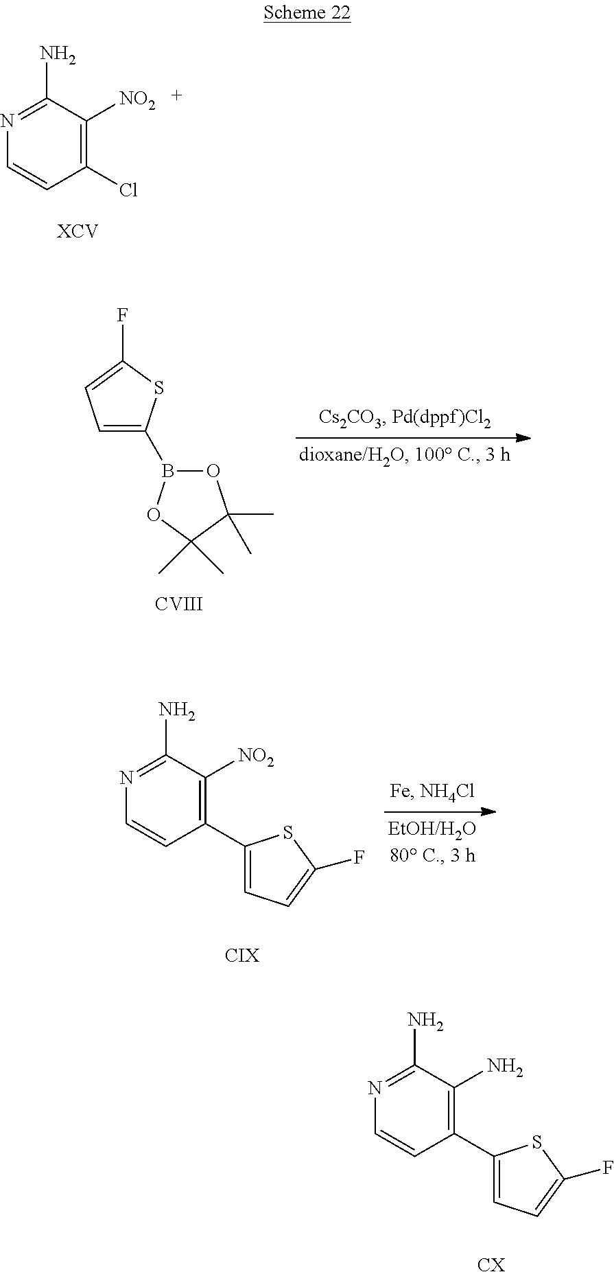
N1=C(N)C([NO2])=C(Cl)C=C1.C1=C(B2OC(C)(C)C(C)(C)O2)SC(F)=C1.[CVIII].N1=C(N)C([NO2])=C(C2=CC=C(F)S2)C=C1.[CIX].N1=C(N)C(N)=C(C2=CC=C(F)S2)C=C1.[CX]
